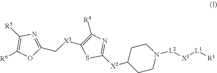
C1([R5])=C([R6])OC(C[X3]C2=C([R4])N=C([X2]C3CCN([L2][X1][L1][R1])CC3)S2)=N1
